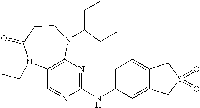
C12=CC=C(NC3=NC4=C(C=N3)N(CC)C(=O)CCN4C(CC)CC)C=C1CS(=O)(=O)C2
